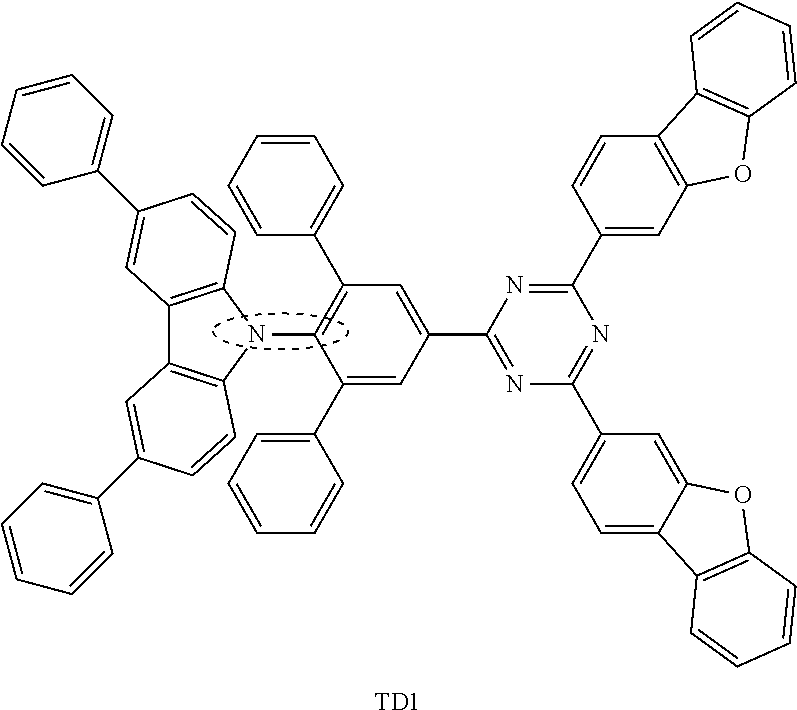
C1(C2=CC=CC=C2)=CC(C2=NC(C3=CC=C4C(=C3)OC3=C4C=CC=C3)=NC(C3=CC4=C(C=C3)C3=C(O4)C=CC=C3)=N2)=CC(C2=CC=CC=C2)=C1N1C2=C(C3=C1C=CC(C1=CC=CC=C1)=C3)C=C(C1=CC=CC=C1)C=C2.[TD1]
